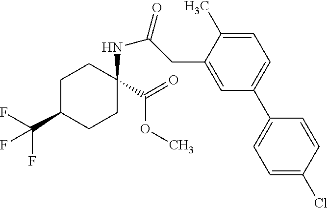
C1(C(F)(F)F)CCC(C(=O)OC)(NC(=O)CC2=CC(C3=CC=C(Cl)C=C3)=CC=C2C)CC1
